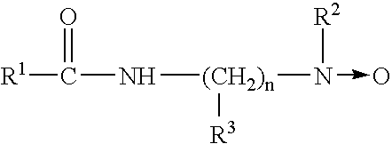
C([R1])(=O)N[(CH2)n]([R3])N([R2])->O
